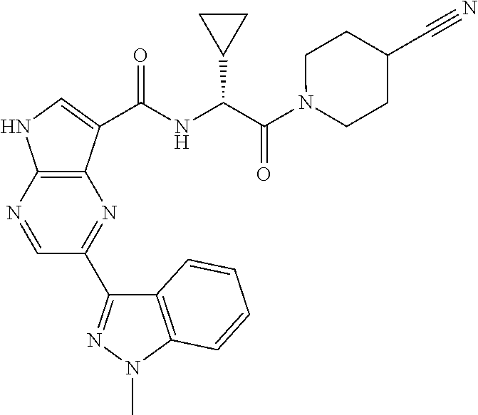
C1(C2=NN(C)C3=C2C=CC=C3)=NC2=C(NC=C2C(NC(C(N2CCC(C#N)CC2)=O)C2CC2)=O)N=C1
